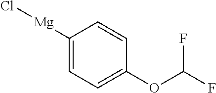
C1([Mg]Cl)=CC=C(OC(F)F)C=C1
